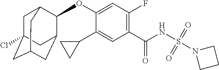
O(C1=CC(F)=C(C(NS(=O)(=O)N2CCC2)=O)C=C1C1CC1)C1C2CC3CC(Cl)(CC1C3)C2
